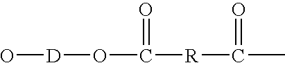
O[D]OC(=O)[R]C(=O)C
